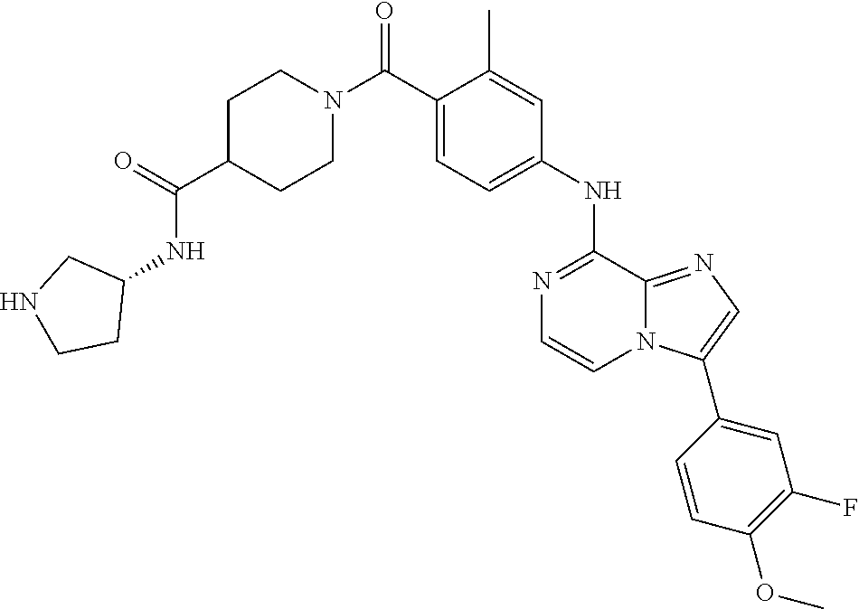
C1C(C(=O)NC2CNCC2)CCN(C(C2=CC=C(NC3=NC=CN4C3=NC=C4C3=CC(F)=C(OC)C=C3)C=C2C)=O)C1
